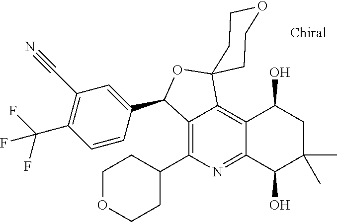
C12=C(C3CCOCC3)N=C3C(=C1C1(OC2C2=CC(C#N)=C(C(F)(F)F)C=C2)CCOCC1)C(O)CC(C)(C)C3O
